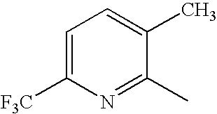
C1=C([F3C])N=C(C)C(C)=C1
